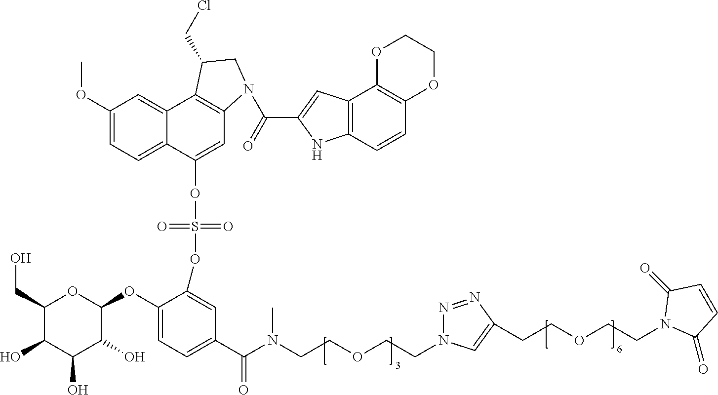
C1(CO)C(O)C(O)C(O)C(OC2=CC=C(C(N(CCOCCN3N=NC(CCOCCN4C(=O)C=CC4=O)=C3)C)=O)C=C2OS(=O)(=O)OC2=CC3=C(C4=CC(OC)=CC=C24)C(CCl)CN3C(=O)C2=CC3=C(N2)C=CC2=C3OCCO2)O1
